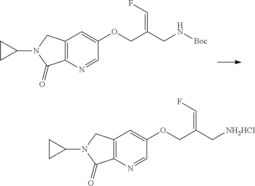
C12=C(N=CC(OCC(CN[Boc])=CF)=C1)C(=O)N(C1CC1)C2.C12=C(N=CC(OCC(C[NH2HCl])=CF)=C1)C(=O)N(C1CC1)C2
